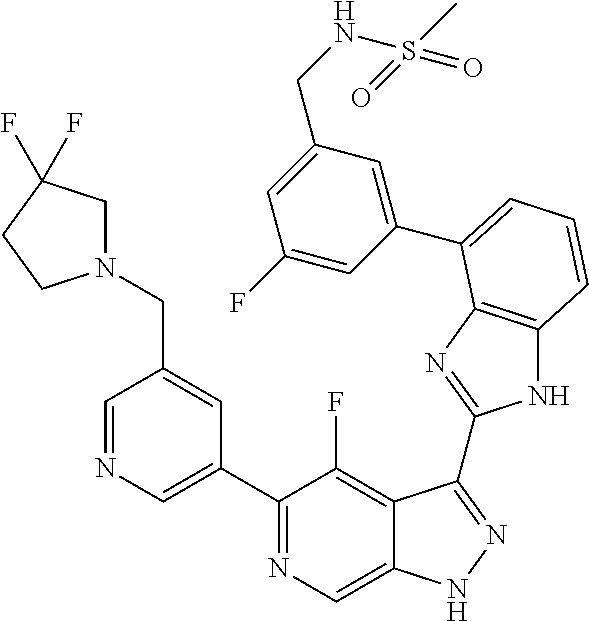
C1=NC=C(C2=NC=C3C(=C2F)C(C2=NC4=C(N2)C=CC=C4C2=CC(CNS(C)(=O)=O)=CC(F)=C2)=NN3)C=C1CN1CC(F)(F)CC1
